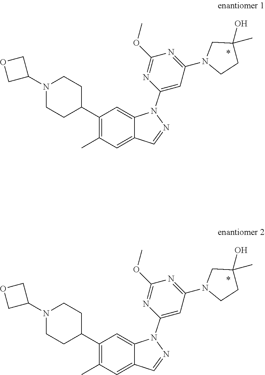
CC1=C(C2CCN(C3COC3)CC2)C=C2C(=C1)C=NN2C1=CC(N2CCC(O)(C)C2)=NC(OC)=N1.CC1=C(C2CCN(C3COC3)CC2)C=C2C(=C1)C=NN2C1=CC(N2CCC(O)(C)C2)=NC(OC)=N1
